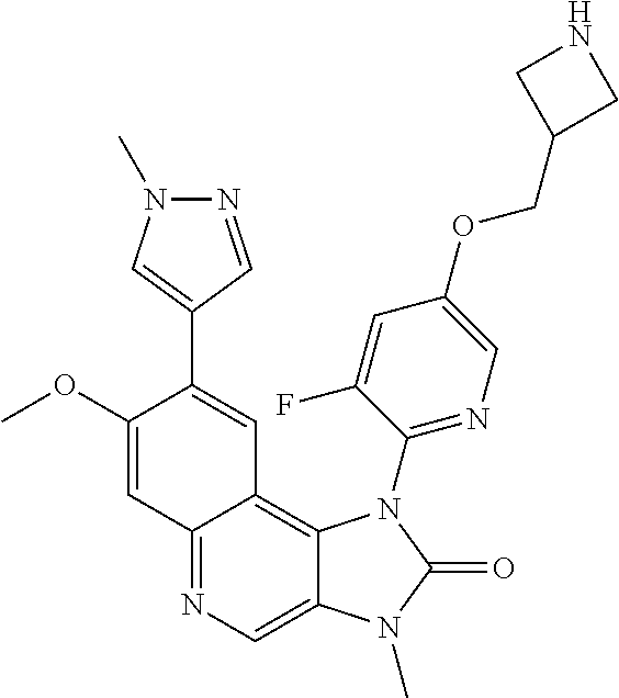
C12=NC=C3C(=C1C=C(C1=CN(C)N=C1)C(OC)=C2)N(C1=NC=C(OCC2CNC2)C=C1F)C(=O)N3C
